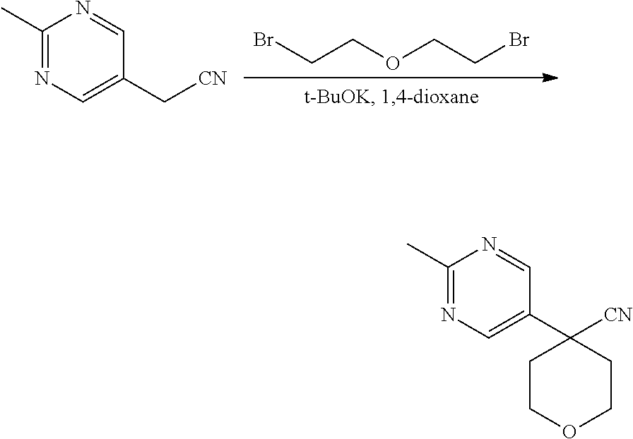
C1(C)=NC=C(C[CN])C=N1.BrCCOCCBr.C1(C)=NC=C(C2([CN])CCOCC2)C=N1
